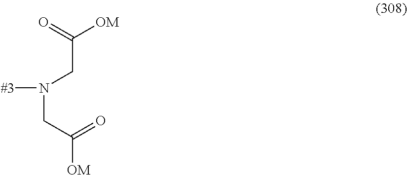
O=C([OM])CN(CC([OM])=O)[#3]
